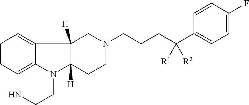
C1=CC2=C3C(=C1)C1([H])C([H])(N3CCN2)CCN(CCCC(C2=CC=C(F)C=C2)([R2])[R1])C1
